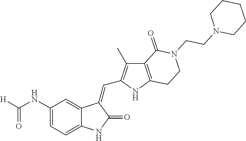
C1(NC([H])=O)=CC=C2C(=C1)C(=CC1=C(C)C3=C(N1)CCN(CCN1CCCCC1)C3=O)C(=O)N2
